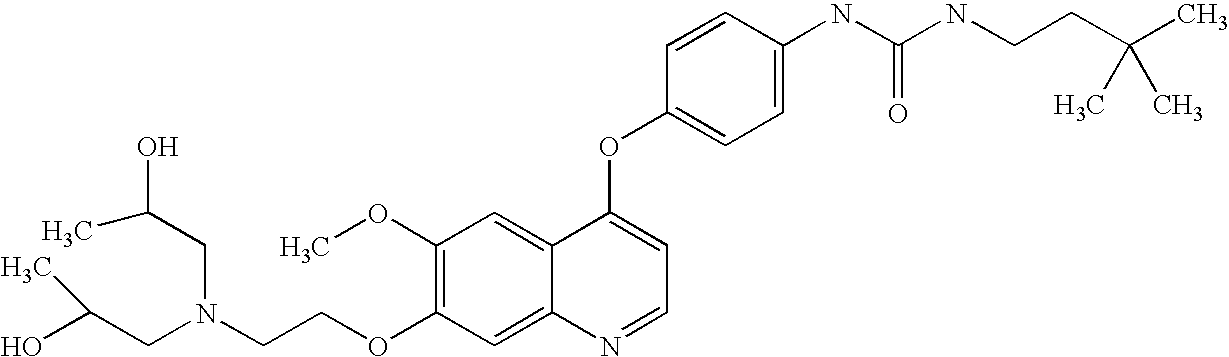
C1(OC)=C(OCCN(CC(O)C)CC(C)O)C=C2C(=C1)C(OC1=CC=C(NC(NCCC(C)(C)C)=O)C=C1)=CC=N2
